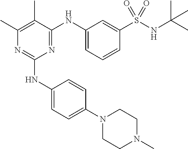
C1(NC2=CC=C(N3CCN(C)CC3)C=C2)=NC(C)=C(C)C(NC2=CC=CC(S(NC(C)(C)C)(=O)=O)=C2)=N1
